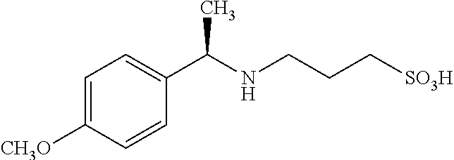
C([SO3H])CCNC(C1=CC=C([CH3O])C=C1)C
